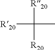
[R20]C(C)([R20])[R20]
